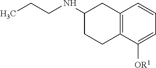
C1(NCCC)CCC2=C(C1)C=CC=C2[OR1]
